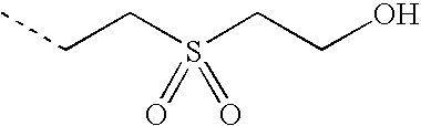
C(CS(CCO)(=O)=O)C
